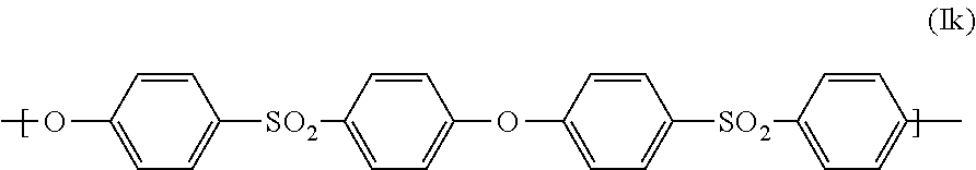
C1=CC(OC)=CC=C1[SO2]C1=CC=C(OC2=CC=C([SO2]C3=CC=C(C)C=C3)C=C2)C=C1
